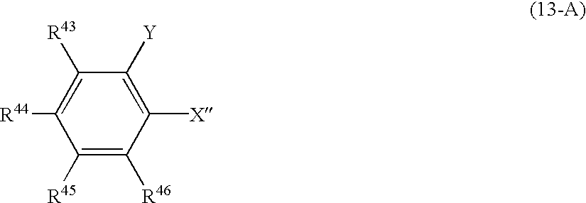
C1([R45])=C([R46])C([X])=C([Y])C([R43])=C1[R44]
